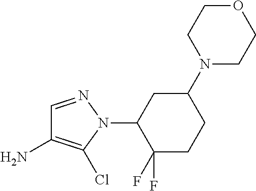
C1=NN(C2C(F)(F)CCC(N3CCOCC3)C2)C(Cl)=C1N
